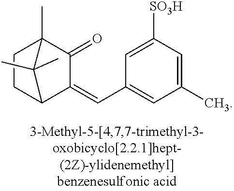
C1CC2C(=CC3=CC(C)=CC([SO3H])=C3)C(=O)C1(C)C2(C)C
